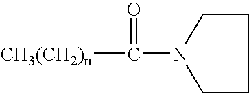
[CH3(CH2)n]C(=O)N1CCCC1
